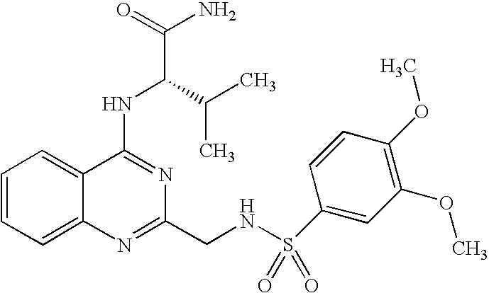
C12=CC=CC=C1C(NC(C(N)=O)C(C)C)=NC(CNS(=O)(=O)C1=CC(OC)=C(OC)C=C1)=N2
